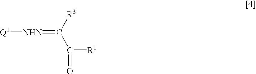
[Q1][NHN]=C([R3])C([R1])=O
